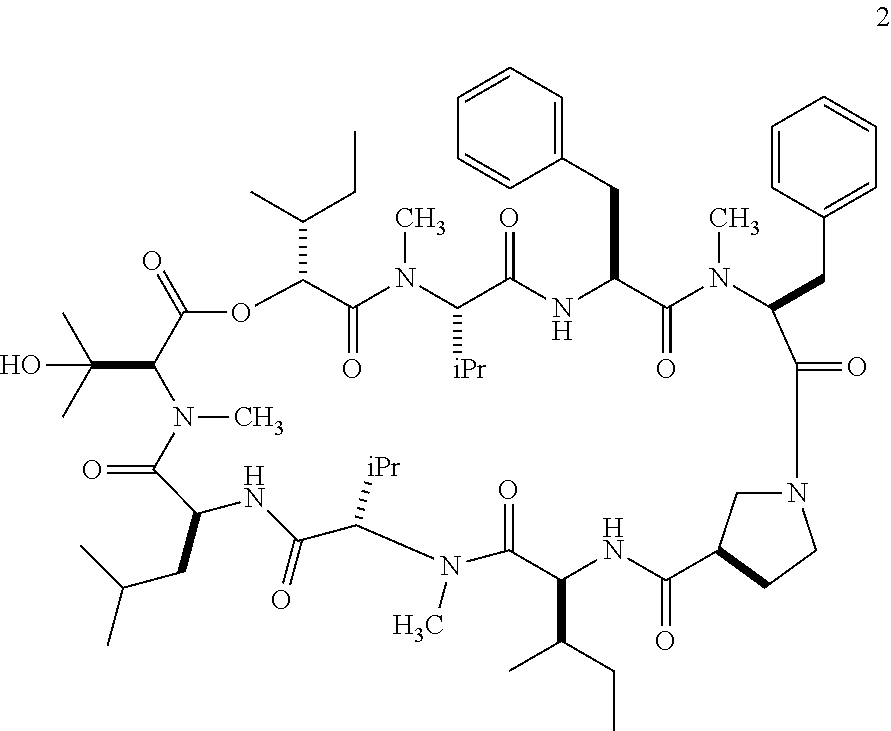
C(C1C(=O)OC(C(CC)C)C(=O)N(C)C([iPr])C(=O)NC(CC2=CC=CC=C2)C(=O)N(C)C(CC2=CC=CC=C2)C(=O)N2CC(C(=O)NC(C(CC)C)C(=O)N(C)C([iPr])C(=O)NC(CC(C)C)C(=O)N1C)CC2)(C)(C)O
